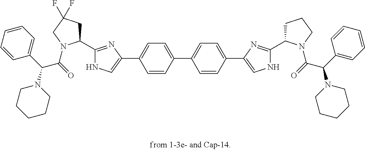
C1=CC=CC=C1C(N1CCCCC1)C(=O)N1C(C2=NC(C3=CC=C(C4=CC=C(C5=CNC(C6CCCN6C(=O)C(C6=CC=CC=C6)N6CCCCC6)=N5)C=C4)C=C3)=CN2)CC(F)(F)C1
